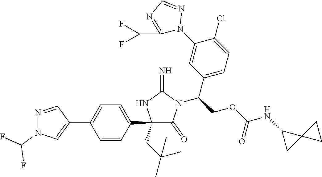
C1(C2=CC=C(C3=CN(C(F)F)N=C3)C=C2)(CC(C)(C)C)C(=O)N(C(COC(NC2CC23CC3)=O)C2=CC=C(Cl)C(N3N=CN=C3C(F)F)=C2)C(=N)N1
